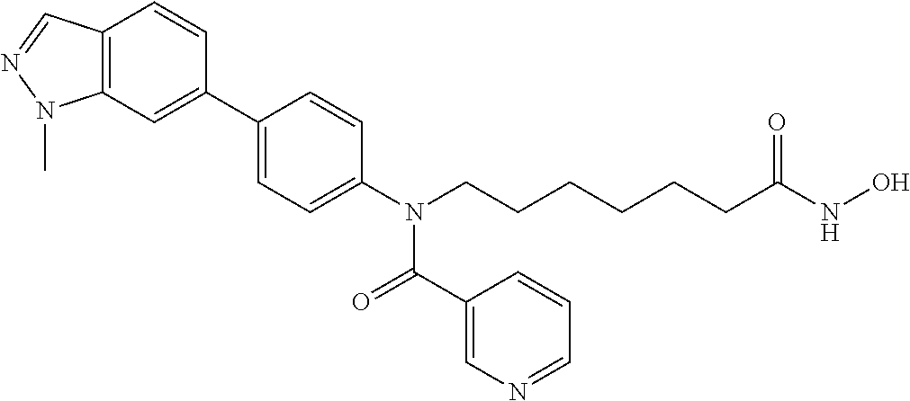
C1(C2=CC3=C(C=C2)C=NN3C)=CC=C(N(CCCCCCC(NO)=O)C(=O)C2=CN=CC=C2)C=C1
